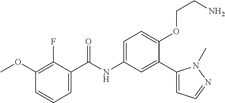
C1(OC)=C(F)C(C(=O)NC2=CC=C(OCCN)C(C3=CC=NN3C)=C2)=CC=C1
